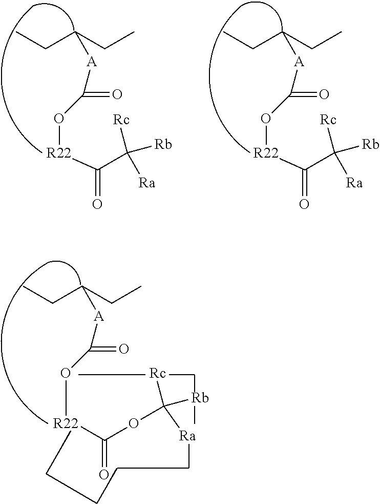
CCC(CC)[A]C(=O)O[R22]C(C([Rc])([Ra])[Rb])=O.CCC(CC)[A]C(=O)O[R22]C(C([Rc])([Ra])[Rb])=O.CCC(CC)[A]C(=O)O[R22]C(OC([Rc])([Rb])[Ra])=O
